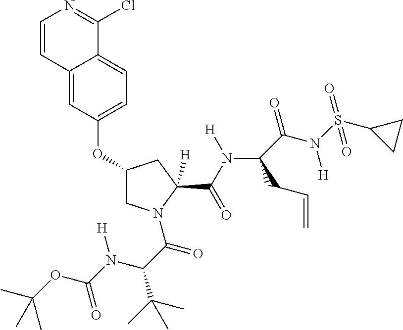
C12=CC(OC3CN(C(C(N(C(=O)OC(C)(C)C)[H])C(C)(C)C)=O)C(C(N([H])C4(C(=O)N(S(=O)(C5CC5)=O)[H])C(C=C)C4)=O)([H])C3)=CC=C1C(Cl)=NC=C2
